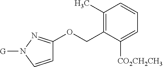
C1(C)=C(COC2=NN([G])C=C2)C([CO2CH2CH3])=CC=C1
